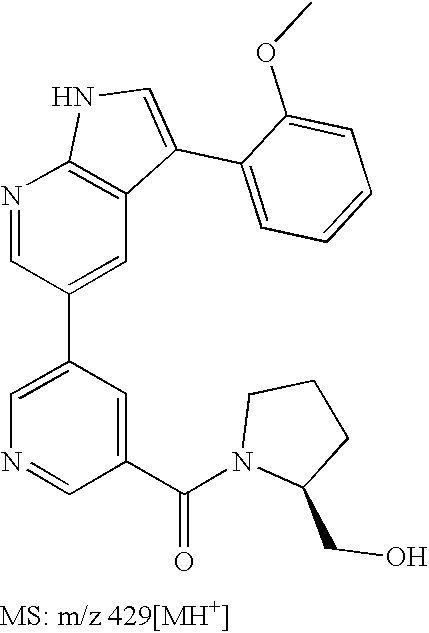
N1=CC(C2=CN=CC(C(=O)N3CCCC3CO)=C2)=CC2=C1NC=C2C1=CC=CC=C1OC
